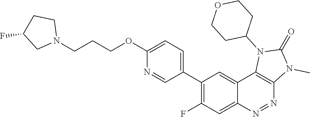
C1(C2=C(F)C=C3C(=C2)C2=C(N=N3)N(C)C(=O)N2C2CCOCC2)=CC=C(OCCCN2CCC(F)C2)N=C1
